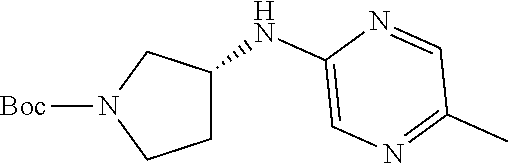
[Boc]N1CCC(NC2=CN=C(C)C=N2)C1
